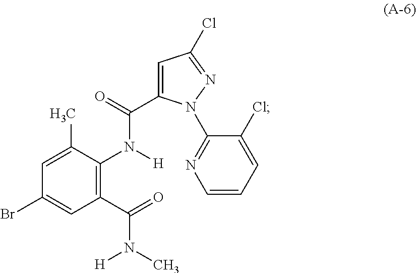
C1(C(=O)N(C)[H])=C(N([H])C(=O)C2=CC(Cl)=NN2C2=NC=CC=C2Cl)C(C)=CC(Br)=C1
